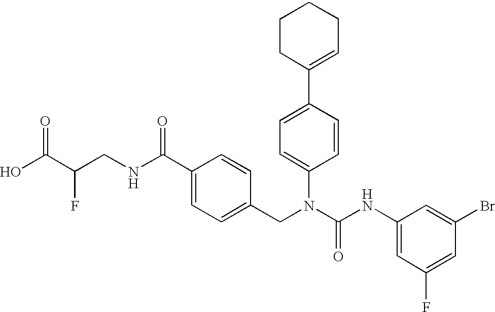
OC(C(CNC(C1=CC=C(CN(C(NC2=CC(F)=CC(Br)=C2)=O)C2=CC=C(C3=CCCCC3)C=C2)C=C1)=O)F)=O
